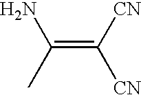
C(C)(=C([CN])[CN])N
